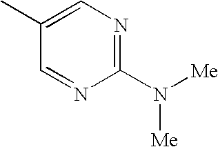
C1(N([Me])[Me])=NC=C(C)C=N1
